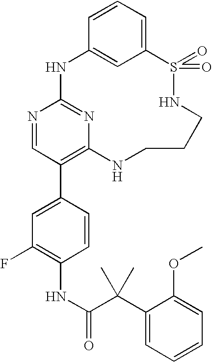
C12=CC=CC(=C1)NC1=NC(=C(C3=CC(F)=C(NC(=O)C(C4=CC=CC=C4OC)(C)C)C=C3)C=N1)NCCCNS2(=O)=O
